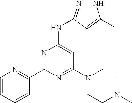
C1(C2=NC(NC3=NNC(C)=C3)=CC(N(CCN(C)C)C)=N2)=NC=CC=C1
